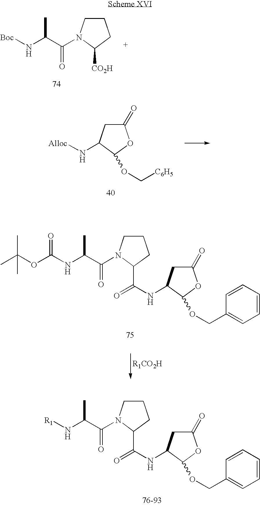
N(C(C(N1CCCC1C(NC1CC(=O)OC1OCC1=CC=CC=C1)=O)=O)C)[R1].N(C(C(N1CCCC1[CO2H])=O)C)[Boc].C1(=O)CC(N[Alloc])C(OC[C6H5])O1.N(C(C(N1CCCC1C(NC1CC(=O)OC1OCC1=CC=CC=C1)=O)=O)C)C(=O)OC(C)(C)C
